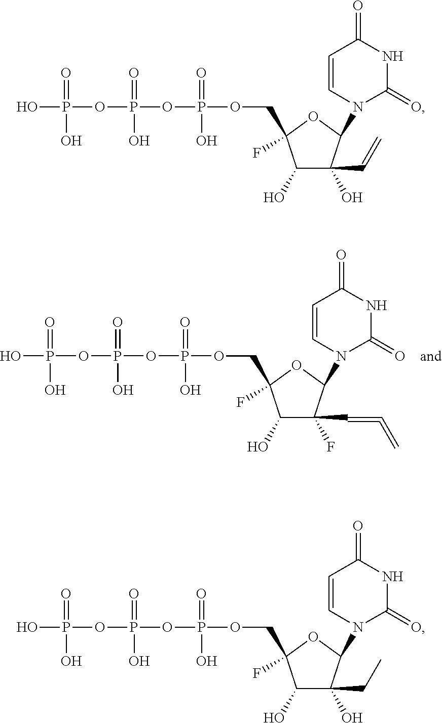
C1(O)C(F)(C=C=C)C(N2C(=O)NC(=O)C=C2)OC1(COP(OP(OP(O)(=O)O)(=O)O)(=O)O)F.C1(O)C(O)(C=C)C(N2C(=O)NC(=O)C=C2)OC1(COP(OP(OP(O)(=O)O)(=O)O)(=O)O)F.C1(O)C(O)(CC)C(N2C(=O)NC(=O)C=C2)OC1(COP(OP(OP(O)(=O)O)(=O)O)(=O)O)F
